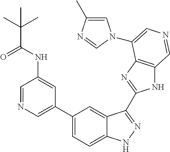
C1=C(C)N=CN1C1=CN=CC2=C1N=C(C1=NNC3=CC=C(C4=CN=CC(NC(C(C)(C)C)=O)=C4)C=C31)N2
